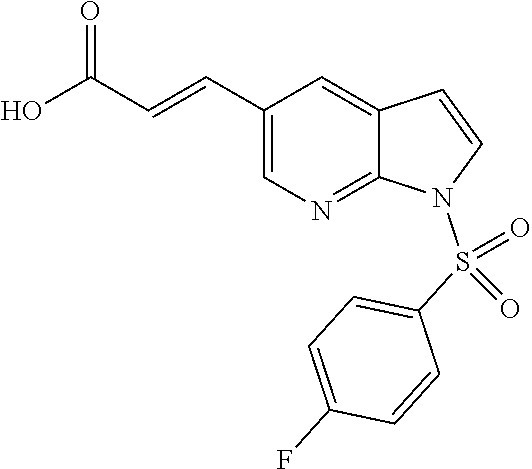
C1(C=CC(O)=O)=CN=C2C(=C1)C=CN2S(C1=CC=C(F)C=C1)(=O)=O
